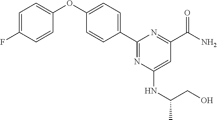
C1=C(F)C=CC(OC2=CC=C(C3=NC(NC(C)CO)=CC(C(=O)N)=N3)C=C2)=C1
